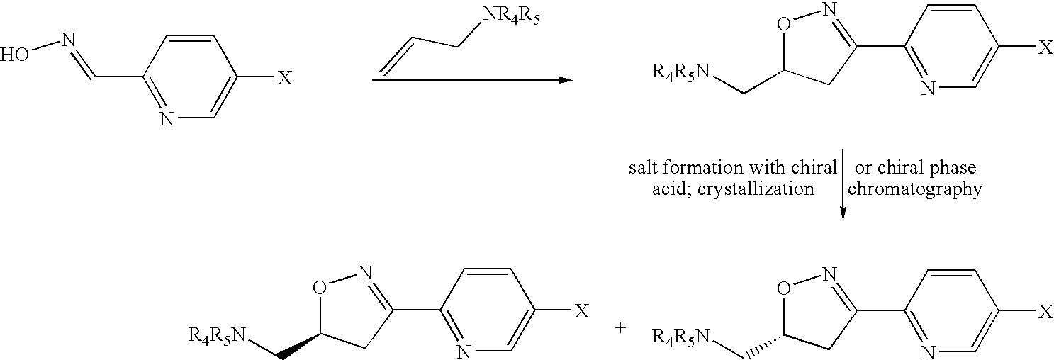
C1=CC(C=NO)=NC=C1[X].C=CC[NR4R5].C1=CC(C2=NOC(C[R4R5N])C2)=NC=C1[X].C1=CC(C2=NOC(C[R4R5N])C2)=NC=C1[X].C1=CC(C2=NOC(C[R4R5N])C2)=NC=C1[X]
